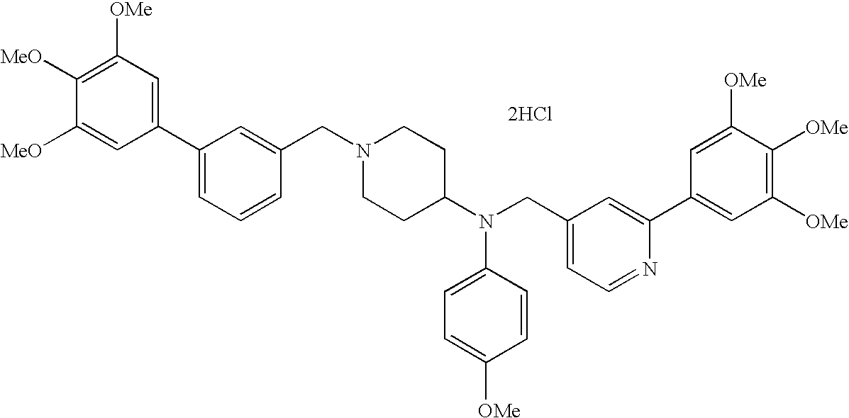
C1=C([MeO])C([MeO])=C([OMe])C=C1C1=CC=CC(CN2CCC(N(CC3=CC=NC(C4=CC([OMe])=C([OMe])C([OMe])=C4)=C3)C3=CC=C([OMe])C=C3)CC2)=C1.[2HCl]
